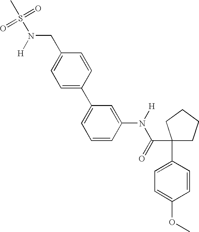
C1(CN([H])S(C)(=O)=O)=CC=C(C2=CC=CC(N(C(C3(C4=CC=C(OC)C=C4)CCCC3)=O)[H])=C2)C=C1
